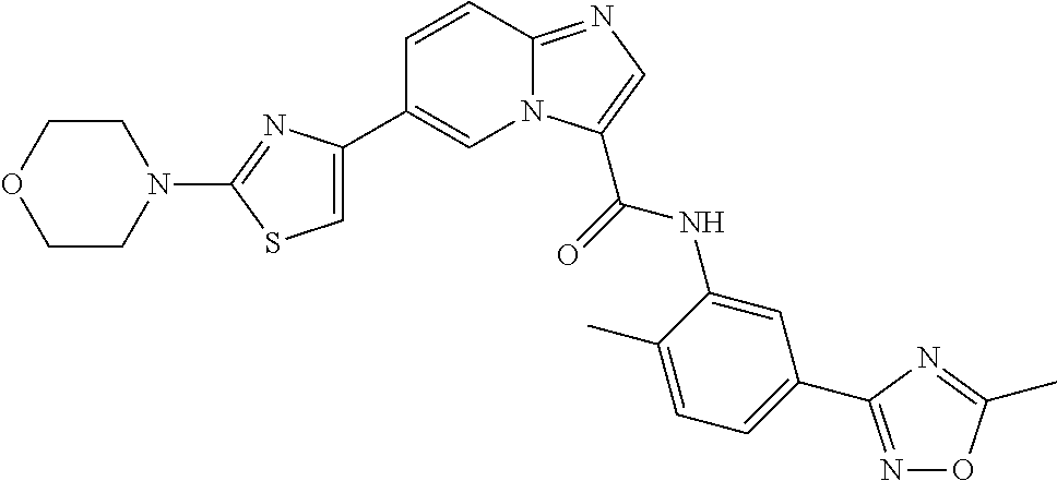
C12=NC=C(C(NC3=CC(C4=NOC(C)=N4)=CC=C3C)=O)N1C=C(C1=CSC(N3CCOCC3)=N1)C=C2
